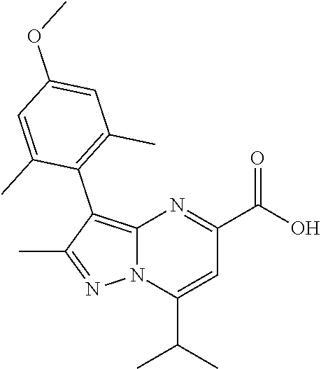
N12C(=C(C3=C(C)C=C(OC)C=C3C)C(C)=N1)N=C(C(O)=O)C=C2C(C)C
